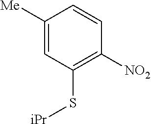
C1([Me])=CC(S[iPr])=C([NO2])C=C1
